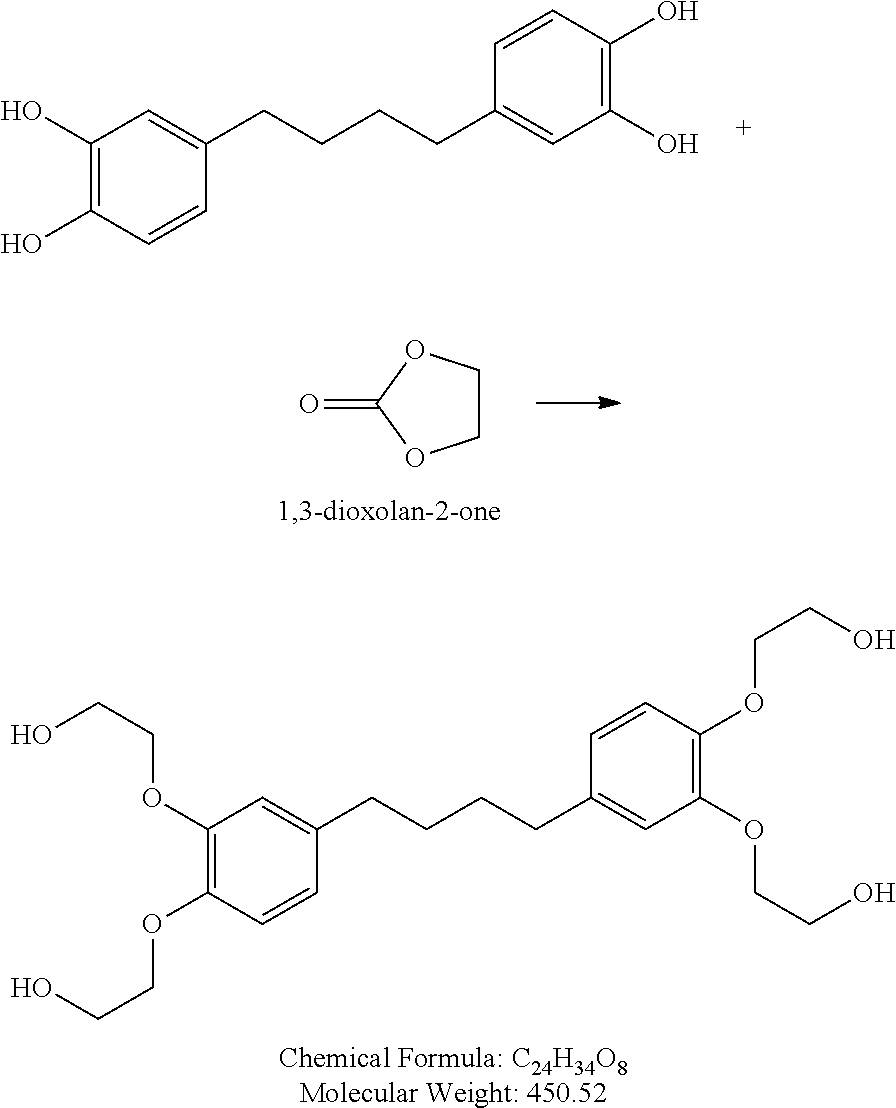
C1(O)=C(O)C=CC(CCCCC2=CC(O)=C(O)C=C2)=C1.C1COC(=O)O1.[Chemical Formula: C24H34O8Molecular Weight: 450.52].C1(OCCO)=C(OCCO)C=CC(CCCCC2=CC(OCCO)=C(OCCO)C=C2)=C1
